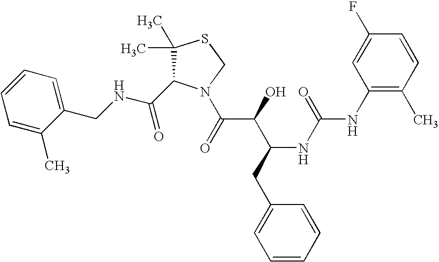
C(NCC1=CC=CC=C1C)(=O)C1C(C)(C)SCN1C(C(C(CC1=CC=CC=C1)NC(=O)NC1=C(C)C=CC(F)=C1)O)=O
